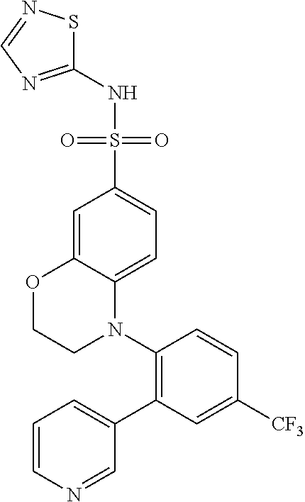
C1(C2=CC=CN=C2)=C(N2C3=CC=C(S(=O)(=O)NC4=NC=NS4)C=C3OCC2)C=CC([CF3])=C1
